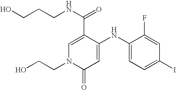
C1=C(C(NCCCO)=O)C(NC2=CC=C(I)C=C2F)=CC(=O)N1CCO
